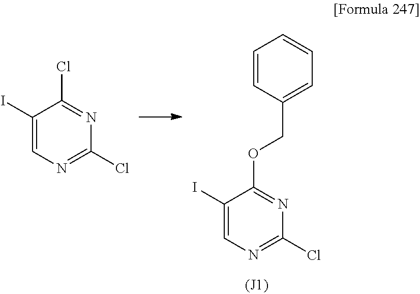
C1(I)=CN=C(Cl)N=C1Cl.C1=CC(COC2=NC(Cl)=NC=C2I)=CC=C1
